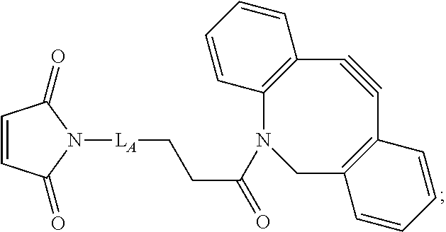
C1=CC(=O)N([LA]CCC(=O)N2CC3=C(C#CC4=C2C=CC=C4)C=CC=C3)C1=O
